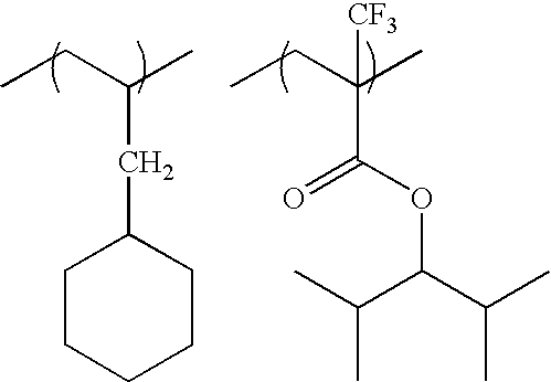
CCC(C)CC1CCCCC1.CCC(C)(C(=O)OC(C(C)C)C(C)C)[CF3]
